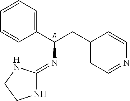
C1=CC=CC(C(CC2=CC=NC=C2)N=C2NCCN2)=C1.[R]
